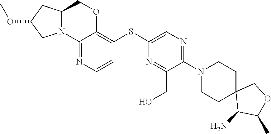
C1(N2CCC3(CC2)C(N)C(C)OC3)=NC=C(SC2=C3C(=NC=C2)N2C(CO3)CC(OC)C2)N=C1CO
